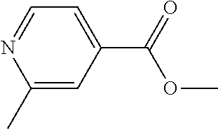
C1(C)=CC(C(=O)OC)=CC=N1
